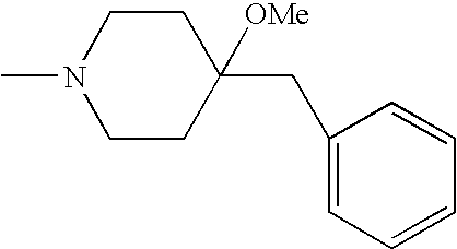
CN1CCC(CC2=CC=CC=C2)([OMe])CC1
